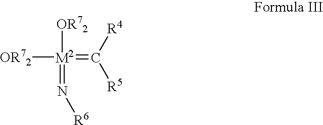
[M2](=C([R4])[R5])([OR72])([OR72])=N[R6]
